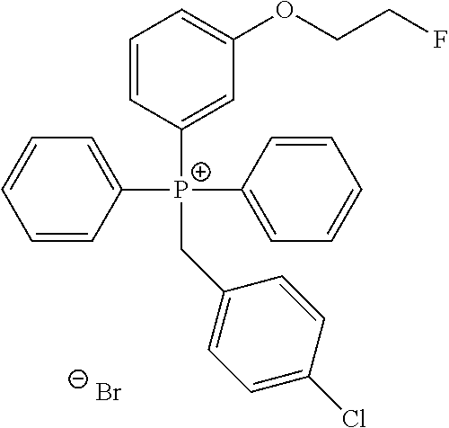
C1([P+](C2=CC=CC=C2)(C2=CC=CC=C2)CC2=CC=C(Cl)C=C2)=CC(OCCF)=CC=C1.[Br-]
